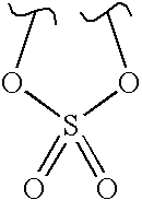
COS(OC)(=O)=O
